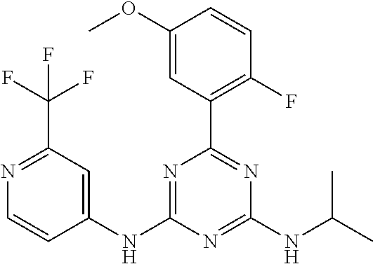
C1(NC2=NC(C3=C(F)C=CC(OC)=C3)=NC(NC(C)C)=N2)=CC(C(F)(F)F)=NC=C1
